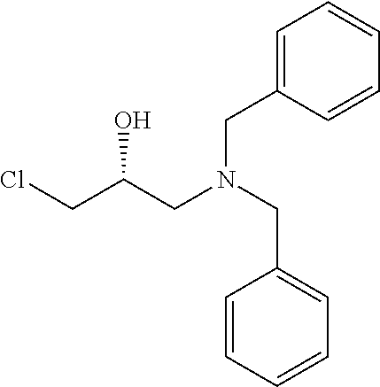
C1=CC=CC=C1CN(CC1=CC=CC=C1)CC(CCl)O
